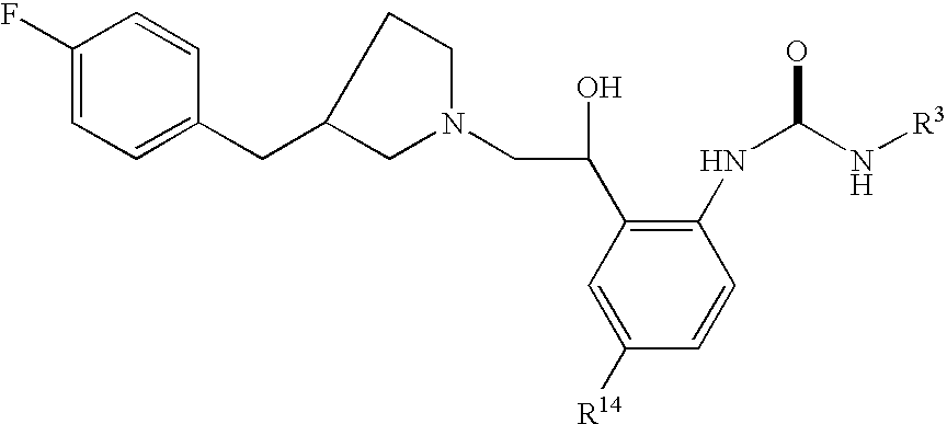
C1([R14])=CC(C(CN2CCC(CC3=CC=C(F)C=C3)C2)O)=C(NC(N[R3])O)C=C1
